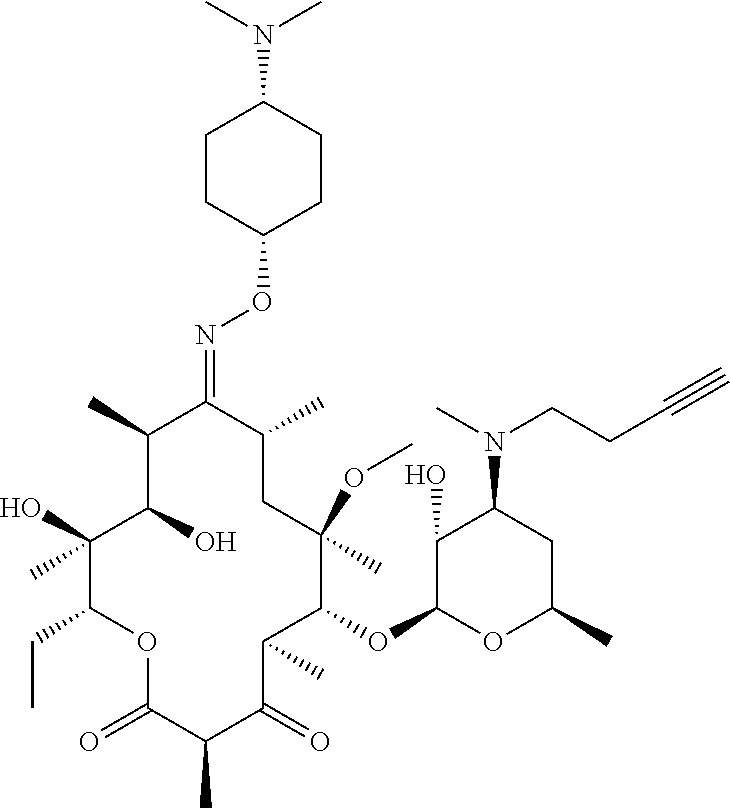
C1(O)C(O)(C)C(CC)OC(=O)C(C)C(=O)C(C)C(OC2C(O)C(N(C)CCC#C)CC(C)O2)C(OC)(C)CC(C)C(=NOC2CCC(N(C)C)CC2)C1C
